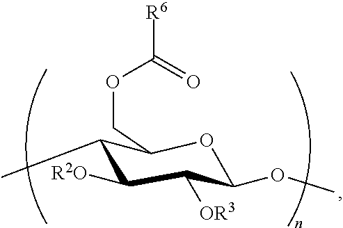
O(C1C([OR3])C([R2O])C(C)C(COC([R6])=O)O1)C
